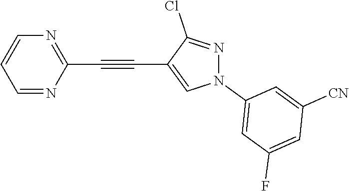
C1=NC(C#CC2=CN(C3=CC(F)=CC([CN])=C3)N=C2Cl)=NC=C1
